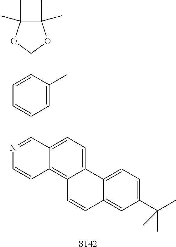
C1=C(C2OC(C)(C)C(C)(C)O2)C(C)=CC(C2=NC=CC3=C4C(=CC=C23)C2=CC=C(C(C)(C)C)C=C2C=C4)=C1.[S142]
